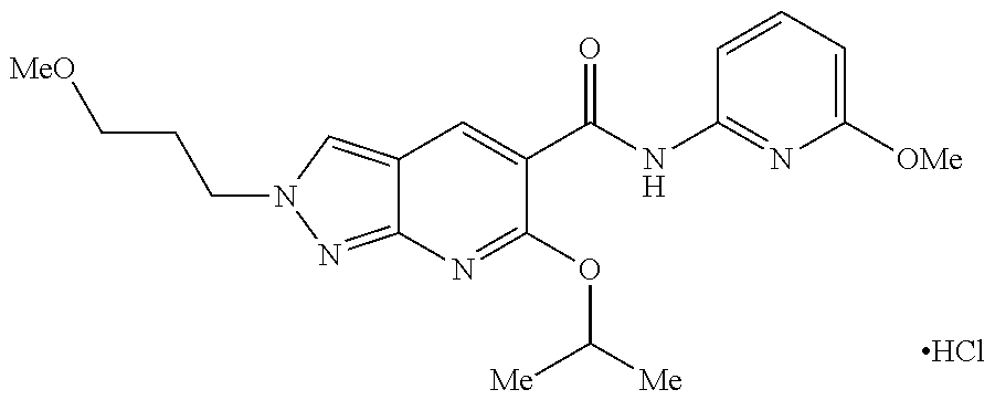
C12=CN(CCC[MeO])N=C1N=C(OC([Me])[Me])C(C(NC1=NC([OMe])=CC=C1)=O)=C2.Cl
